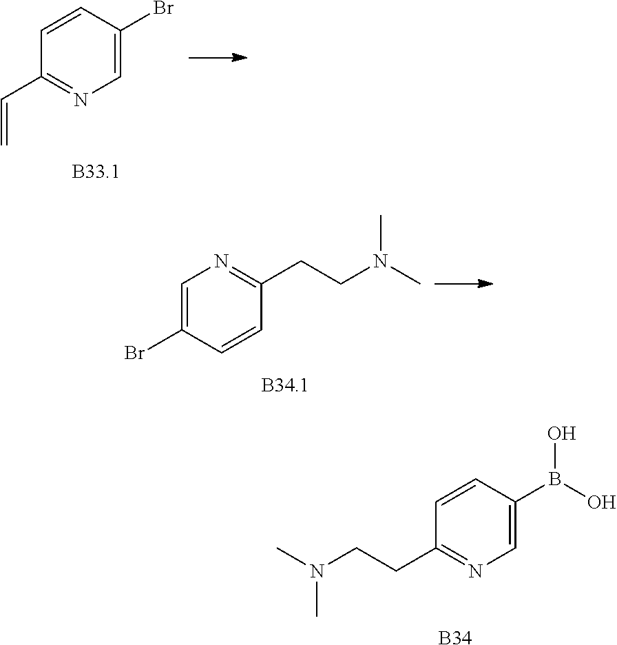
C1(C=C)=NC=C(Br)C=C1.C1=C(Br)C=CC(CCN(C)C)=N1.C1(CCN(C)C)=NC=C(B(O)O)C=C1.[B34]
